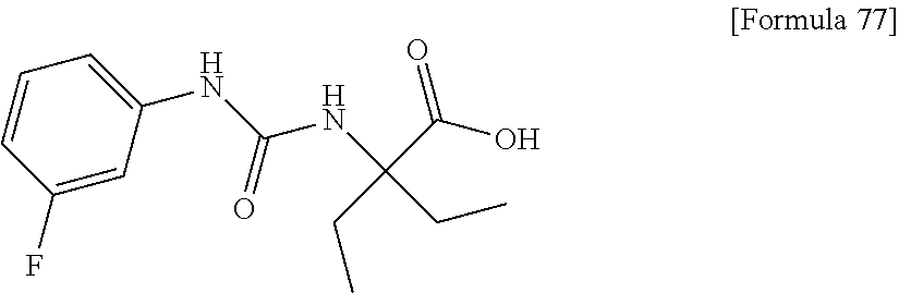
C1(NC(NC(C(O)=O)(CC)CC)=O)=CC=CC(F)=C1
